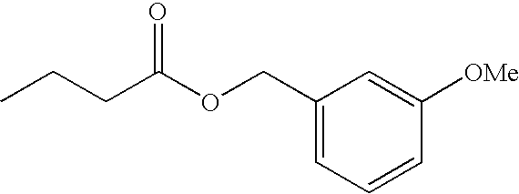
C1=C([OMe])C=CC=C1COC(CCC)=O
